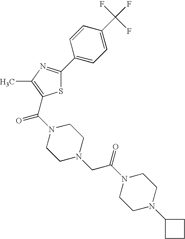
C(=O)(N1CCN(CC(N2CCN(C3CCC3)CC2)=O)CC1)C1=C(C)N=C(C2=CC=C(C(F)(F)F)C=C2)S1
